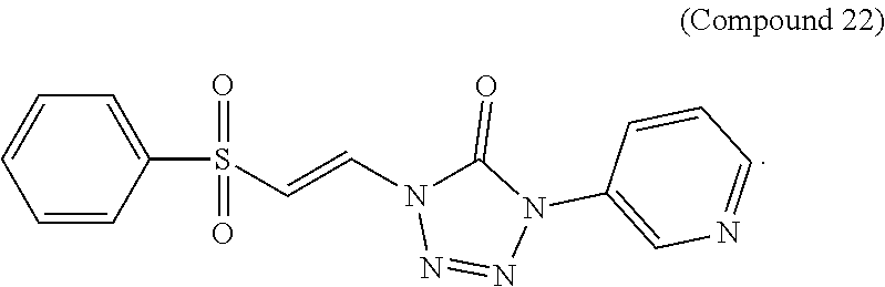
C1=CC=C(S(=O)(=O)C=CN2C(=O)N(C3=CN=CC=C3)N=N2)C=C1
